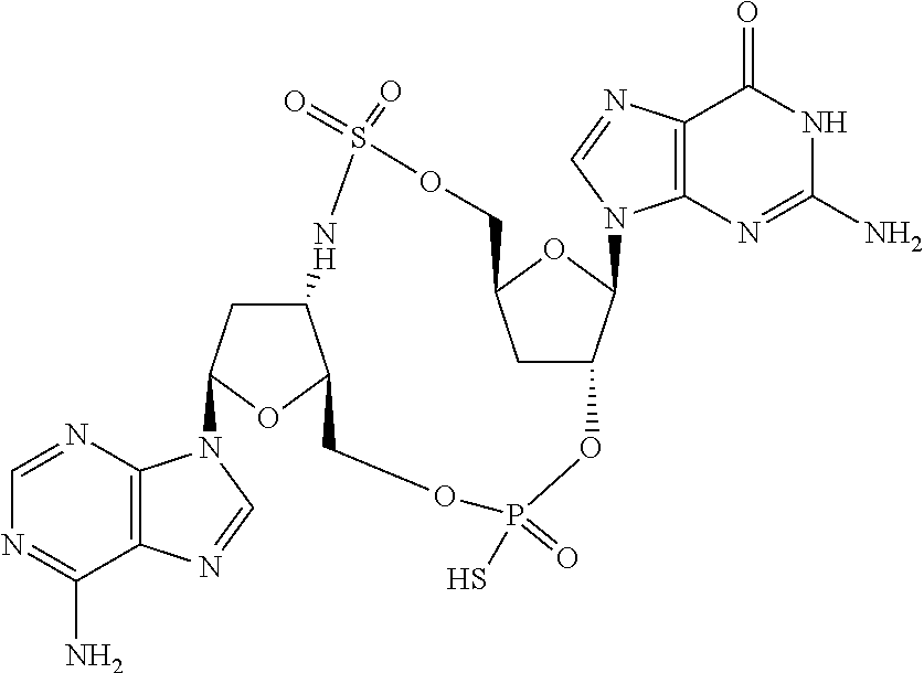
C1=NC2=C(C(N)=N1)N=CN2C1CC2C(O1)COP(S)(=O)OC1CC(OC1N1C3=C(C(=O)NC(N)=N3)N=C1)COS(=O)(=O)N2
